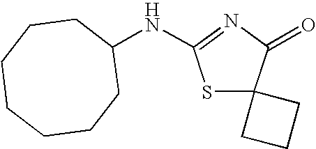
S1C2(C(=O)N=C1NC1CCCCCCC1)CCC2
